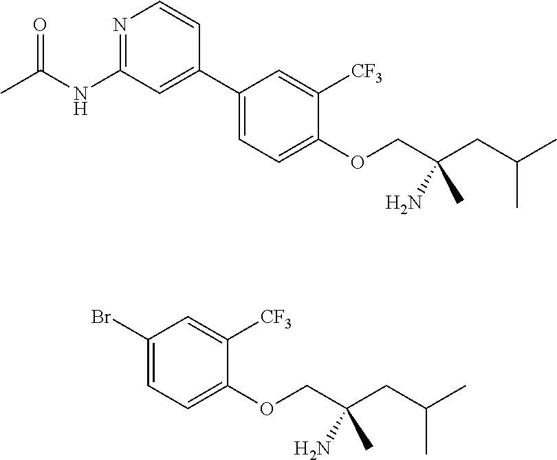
C1(C2=CC=C(OCC(CC(C)C)(N)C)C([CF3])=C2)=CC(NC(=O)C)=NC=C1.BrC1=CC=C(OCC(CC(C)C)(N)C)C([CF3])=C1
